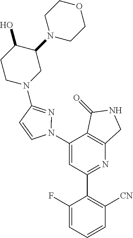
C1(N2N=C(N3CC(N4CCOCC4)C(O)CC3)C=C2)=CC(C2=C([CN])C=CC=C2F)=NC2=C1C(=O)NC2
